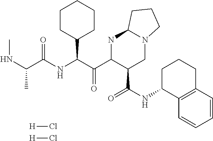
CNC(C)C(NC(C(C1C(C(NC2C3=C(CCC2)C=CC=C3)=O)CN2C(N1)CCC2)=O)C1CCCCC1)=O.[H]Cl.[H]Cl
